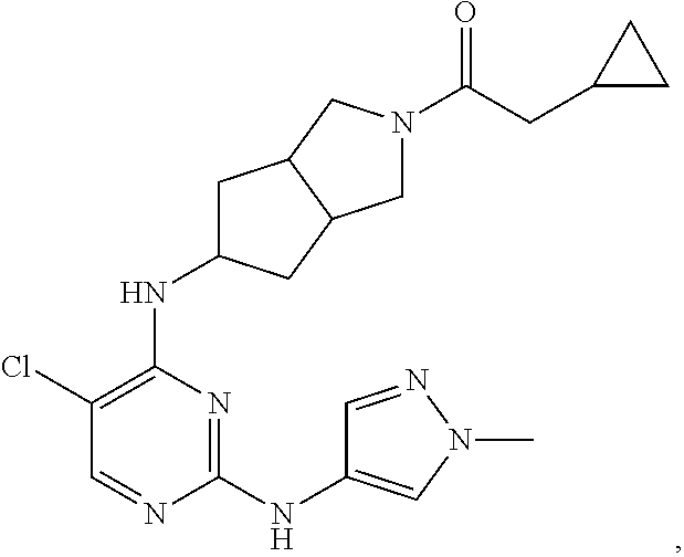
N1=C(NC2=CN(C)N=C2)N=CC(Cl)=C1NC1CC2C(C1)CN(C(CC1CC1)=O)C2
